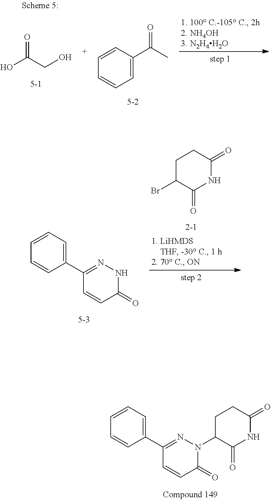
C1(=O)C=CC(C2=CC=CC=C2)=NN1C1CCC(=O)NC1=O.OCC(O)=O.C1=C(C(C)=O)C=CC=C1.C1(=O)NN=C(C2=CC=CC=C2)C=C1.C1C(Br)C(=O)NC(=O)C1
